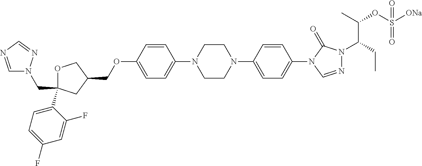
C(C1(C2=CC=C(F)C=C2F)OCC(COC2=CC=C(N3CCN(C4=CC=C(N5C=NN(C(CC)C(OS([ONa])(=O)=O)C)C5=O)C=C4)CC3)C=C2)C1)N1C=NC=N1
